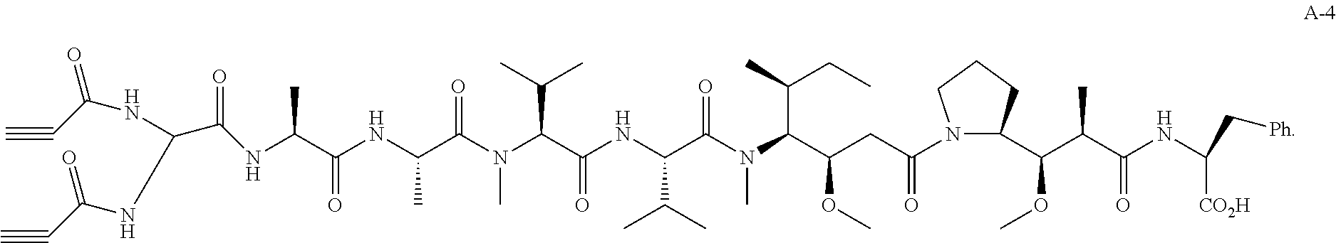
C1(C(C(C(NC(C[Ph])[CO2H])=O)C)OC)CCCN1C(CC(C(N(C)C(=O)C(C(C)C)NC(C(N(C)C(C(C)NC(C(NC(C(NC(=O)C#C)NC(=O)C#C)=O)C)=O)=O)C(C)C)=O)C(C)CC)OC)=O
